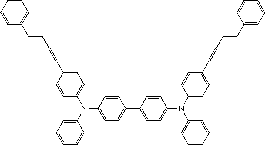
N(C1=CC=C(C2=CC=C(N(C3=CC=C(C=CC=CC4=CC=CC=C4)C=C3)C3=CC=CC=C3)C=C2)C=C1)(C1=CC=CC=C1)C1=CC=C(C=CC=CC2=CC=CC=C2)C=C1
